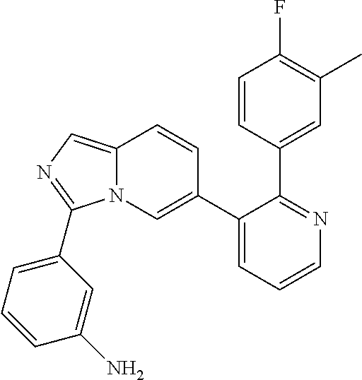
C1(C2=CN3C(=CN=C3C3=CC=CC(N)=C3)C=C2)=CC=CN=C1C1=CC(C)=C(F)C=C1
